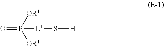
O=P([L1]S[H])([OR1])[OR1]
